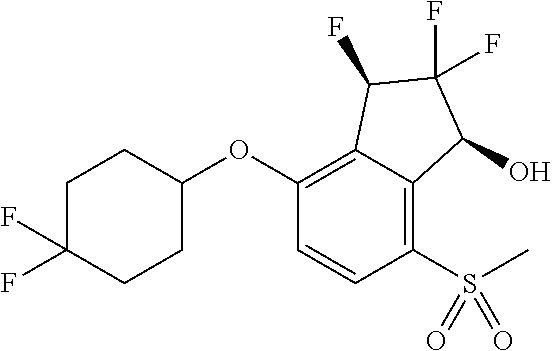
C1(OC2CCC(F)(F)CC2)=C2C(=C(S(=O)(C)=O)C=C1)C(O)C(F)(F)C2F
